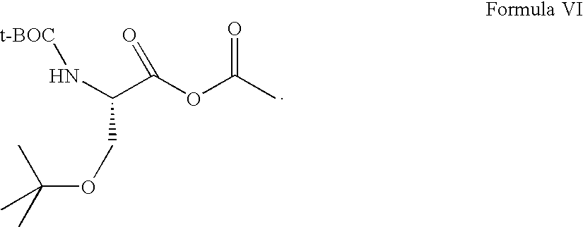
N(C(C(OC(C)=O)=O)COC(C)(C)C)[t-BOC]
